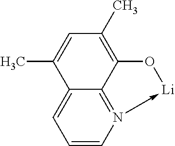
C1=CN2->[Li]OC3=C(C)C=C(C)C(=C1)C=23
